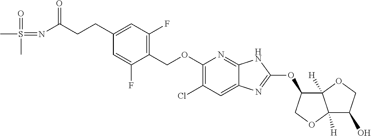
C1(COC2=C(Cl)C=C3C(=N2)NC(OC2C4([H])C([H])(OC2)C(O)CO4)=N3)=C(F)C=C(CCC(N=S(C)(=O)C)=O)C=C1F
